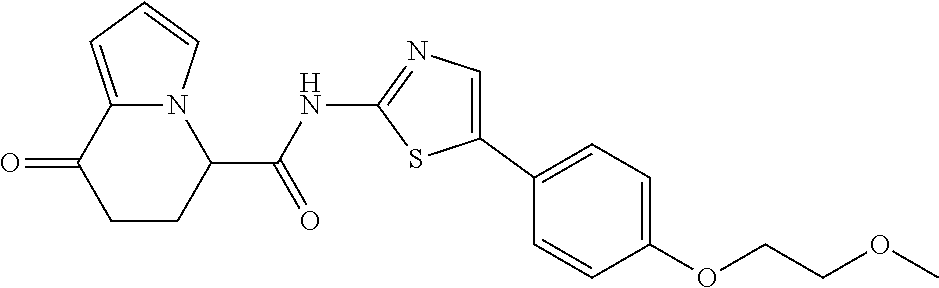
C1CC(C(NC2=NC=C(C3=CC=C(OCCOC)C=C3)S2)=O)N2C(=CC=C2)C1=O
